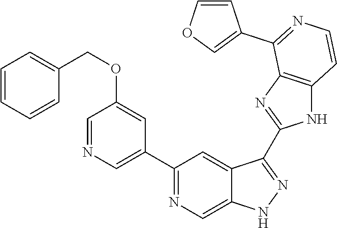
C1(C2=NC=C3C(=C2)C(C2=NC4=C(N2)C=CN=C4C2=COC=C2)=NN3)=CN=CC(OCC2=CC=CC=C2)=C1
